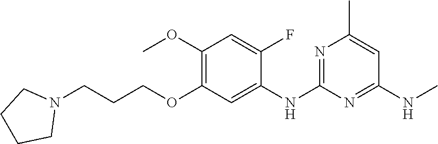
C1(NC)=NC(NC2=CC(OCCCN3CCCC3)=C(OC)C=C2F)=NC(C)=C1
